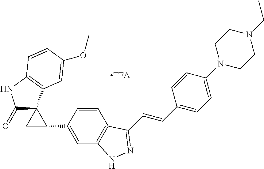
C1=CC(C2CC23C(=O)NC2=C3C=C(OC)C=C2)=CC2=C1C(C=CC1=CC=C(N3CCN(CC)CC3)C=C1)=NN2
